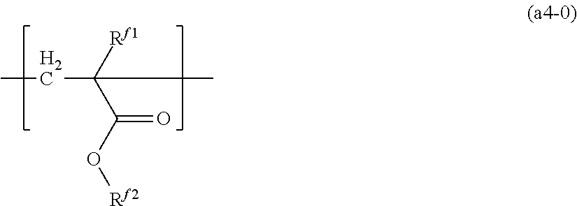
C(C([Rf1])(C(O[Rf2])=O)C)C
